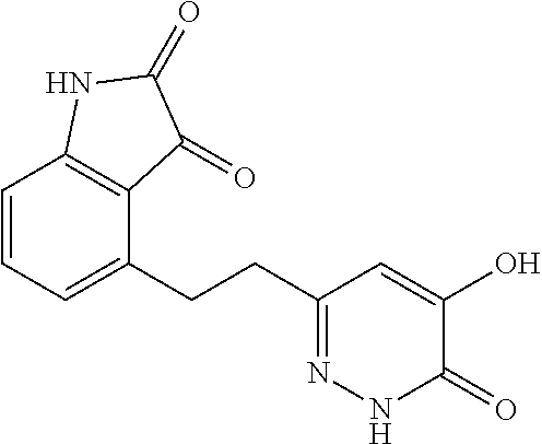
C1=CC=C(CCC2=NNC(=O)C(O)=C2)C2=C1NC(=O)C2=O
